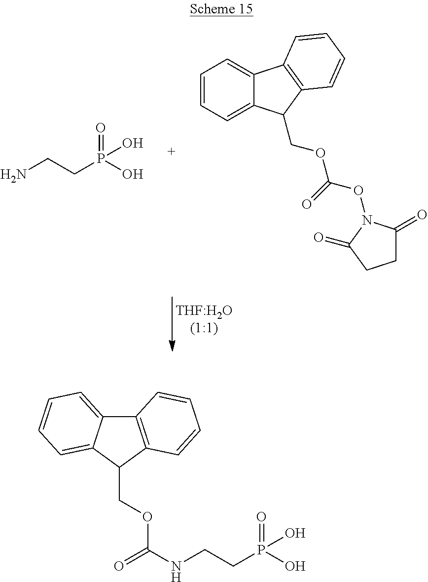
NCCP(O)(=O)O.C1C(=O)N(OC(OCC2C3=CC=CC=C3C3=C2C=CC=C3)=O)C(=O)C1.C12=C(C(COC(=O)NCCP(O)(=O)O)C3=CC=CC=C13)C=CC=C2
